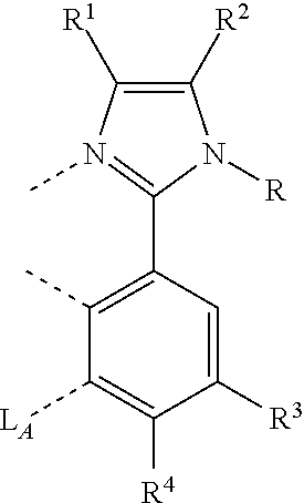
C1([R3])=CC(C2=N(C)C([R1])=C([R2])N2[R])=C(C)C([LA])=C1[R4]
